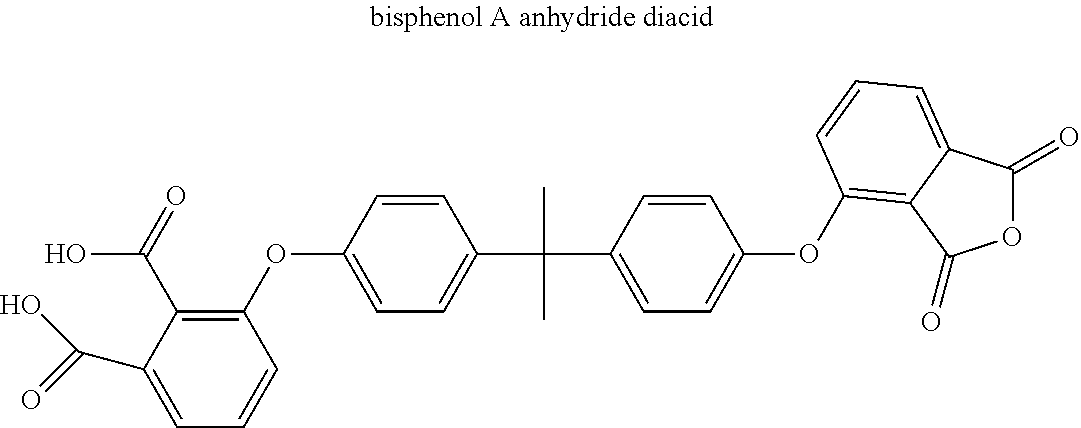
C1=C(C(=O)O)C(C(=O)O)=C(OC2=CC=C(C(C3=CC=C(OC4=C5C(=CC=C4)C(=O)OC5=O)C=C3)(C)C)C=C2)C=C1
